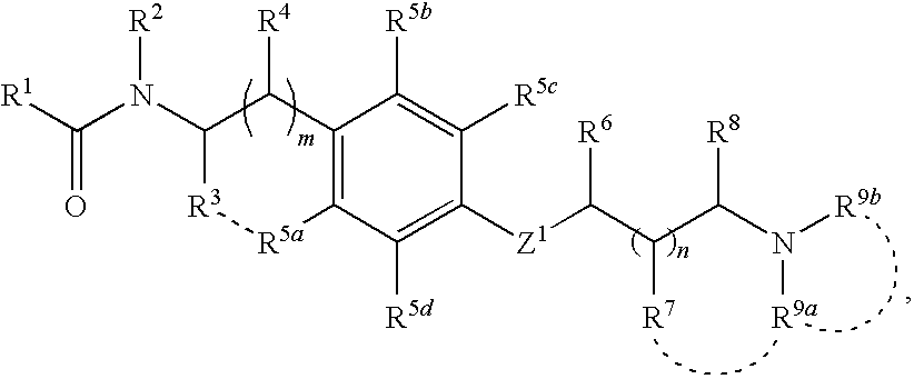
C(C(N([R9b])[R9a])[R8])([R7])C([R6])[Z1]C1=C([R5d])C2=C(C([R4])C(N(C([R1])=O)[R2])[R3][R5a]2)C([R5b])=C1[R5c]
